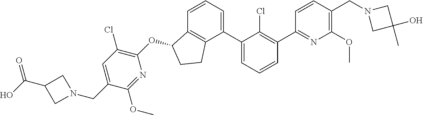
O(C1C2=C(CC1)C(C1=CC=CC(C3=NC(OC)=C(CN4CC(C)(O)C4)C=C3)=C1Cl)=CC=C2)C1=C(Cl)C=C(CN2CC(C(=O)O)C2)C(OC)=N1
